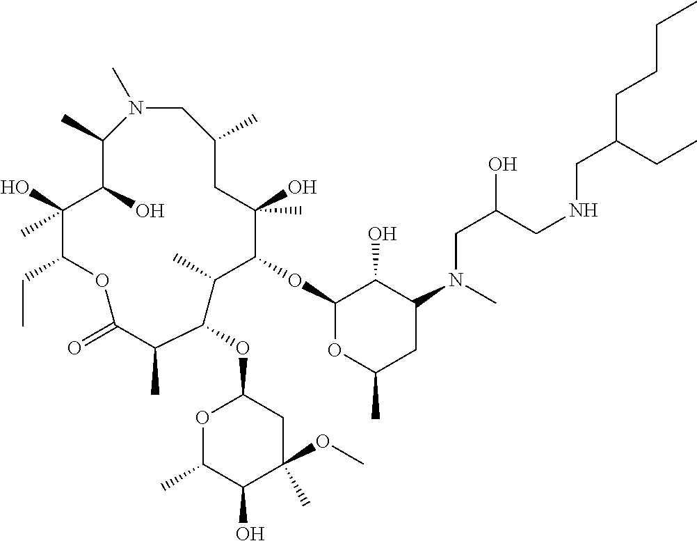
N1(C)CC(C)CC(O)(C)C(OC2OC(C)CC(N(CC(CNCC(CCCC)CC)O)C)C2O)C(C)C(OC2OC(C)C(O)C(C)(OC)C2)C(C)C(=O)OC(CC)C(O)(C)C(O)C1C
